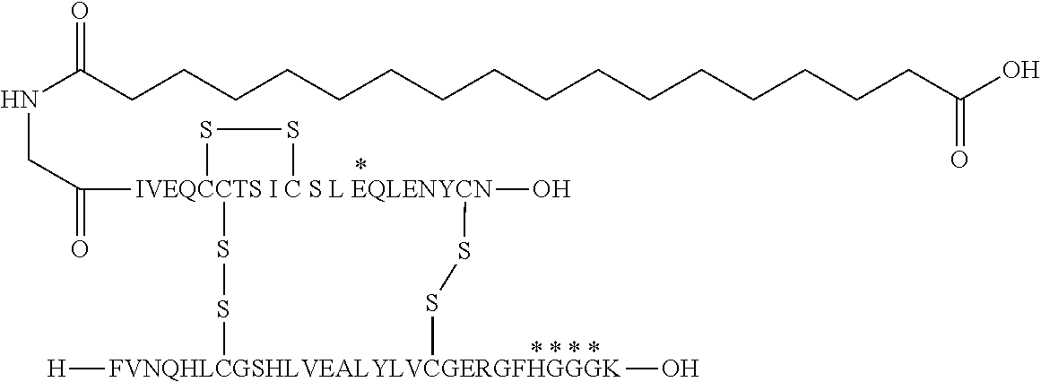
[IVEQCCTS I C S L EQLENYCN]12(C(CNC(CCCCCCCCCCCCCCCCC(O)=O)=O)=O)(O)(SS[FVNQHLCGSHLVEALYLVCGERGFHGGGK]([H])(O)SS1)SS2
